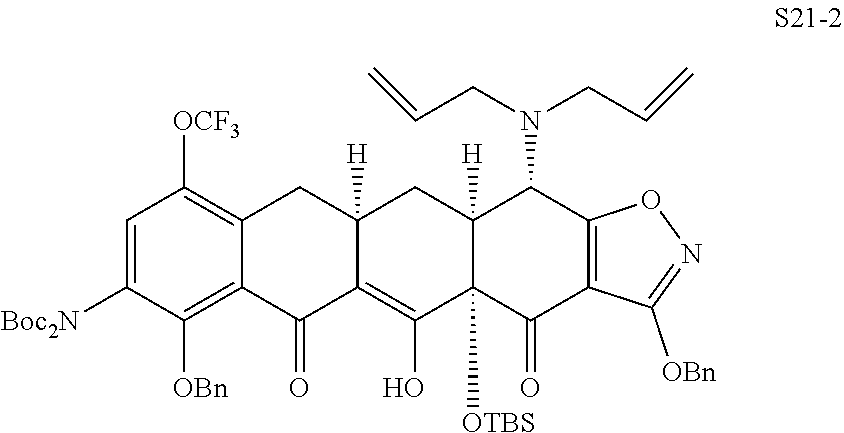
C1=C([Boc2N])C([OBn])=C2C(=C1[OCF3])CC1([H])C(=C(O)C3([OTBS])C([H])(C1)C(N(CC=C)CC=C)C1=C(C3=O)C([OBn])=NO1)C2=O
